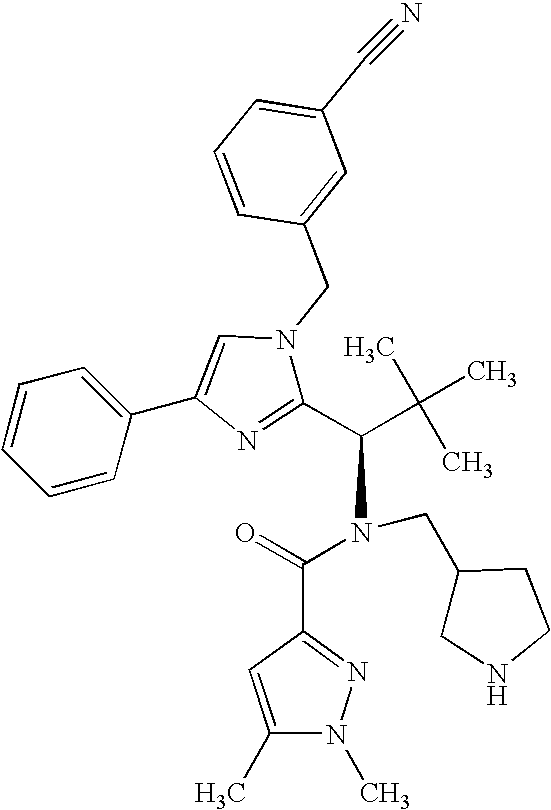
C1(C(C(C)(C)C)N(C(=O)C2=NN(C)C(C)=C2)CC2CNCC2)=NC(C2=CC=CC=C2)=CN1CC1=CC(C#N)=CC=C1
